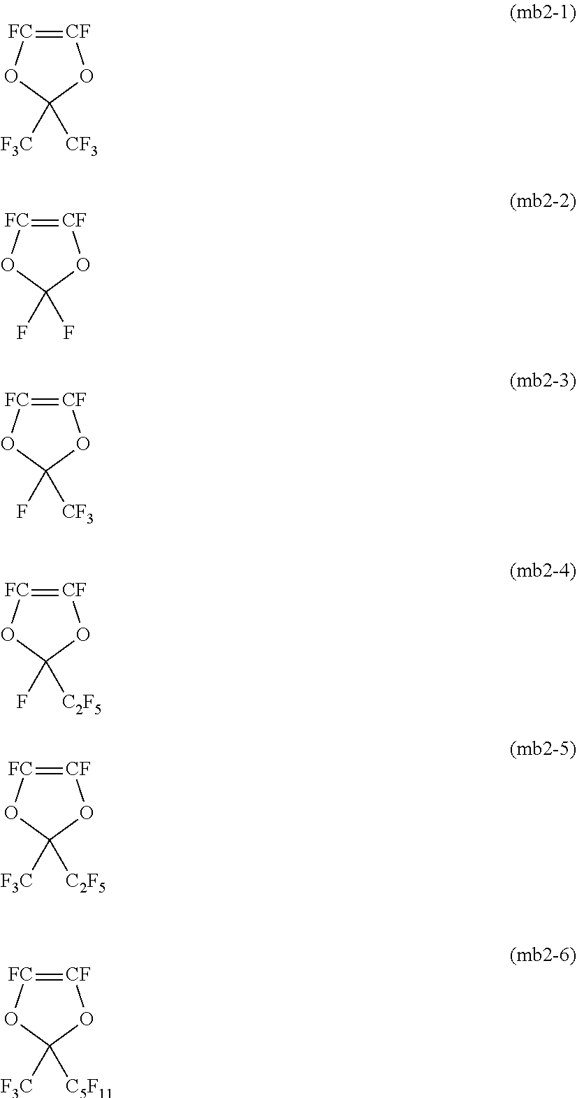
[CF]1=[FC]OC([F3C])([CF3])O1.[CF]1=[FC]OC(F)(F)O1.[CF]1=[FC]OC(F)([CF3])O1.[CF]1=[FC]OC(F)([C2F5])O1.[CF]1=[FC]OC([F3C])([C2F5])O1.[CF]1=[FC]OC([F3C])([C5F11])O1
